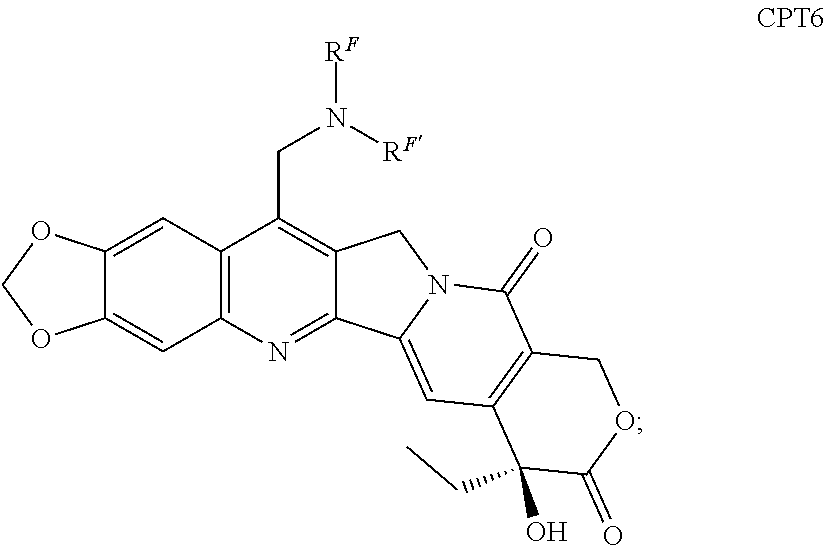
C12=CC3=C(C=C1OCO2)N=C1C(=C3CN([RF])[RF])CN2C1=CC1=C(C2=O)COC(=O)C1(O)CC
